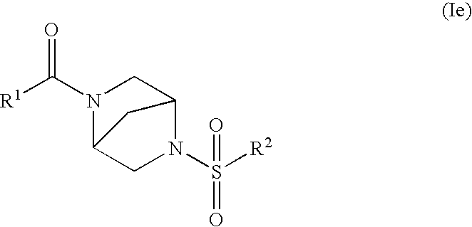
N1(S([R2])(=O)=O)C2CN(C([R1])=O)C(C1)C2
